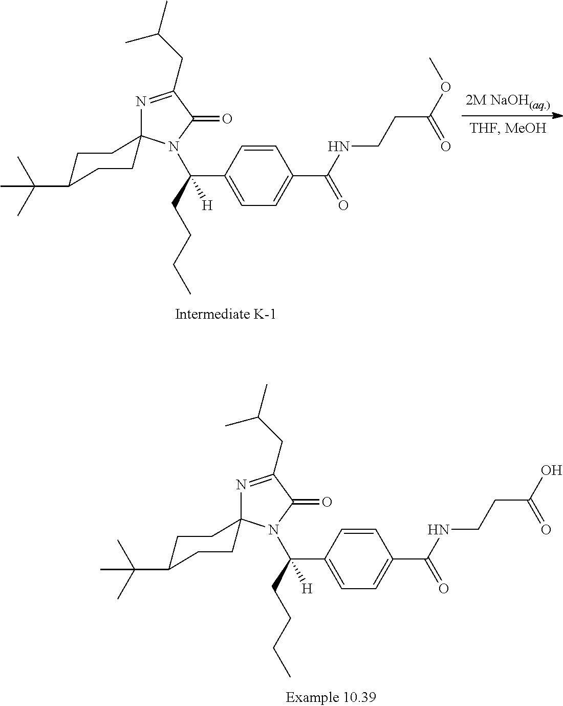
C(CCCC)([H])(C1=CC=C(C(NCCC(O)=O)=O)C=C1)N1C2(CCC(C(C)(C)C)CC2)N=C(CC(C)C)C1=O.C(CCCC)([H])(C1=CC=C(C(NCCC(OC)=O)=O)C=C1)N1C2(CCC(C(C)(C)C)CC2)N=C(CC(C)C)C1=O
